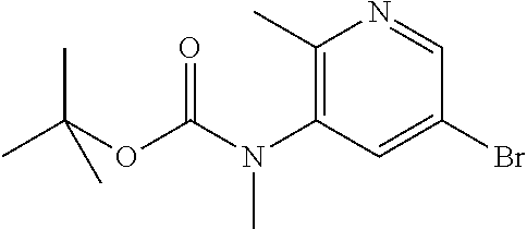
CC(OC(N(C1=C(C)N=CC(Br)=C1)C)=O)(C)C
